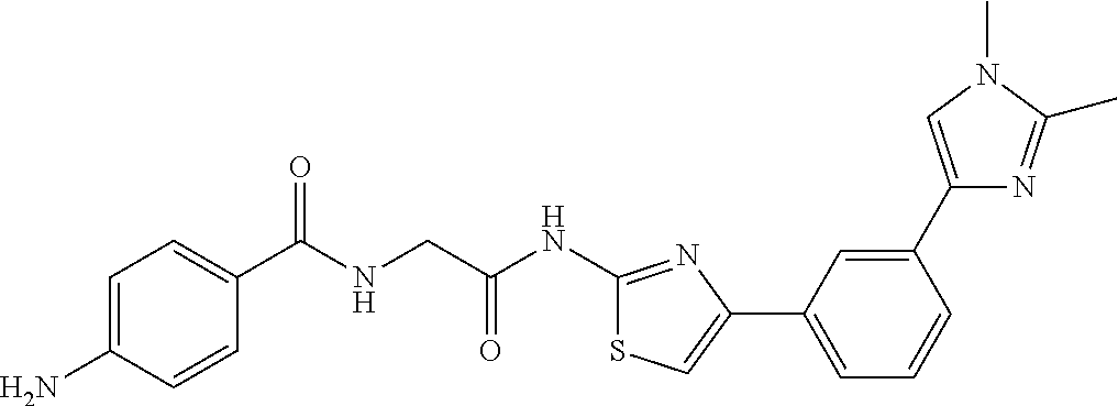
C1=C(N)C=CC(C(NCC(NC2=NC(C3=CC=CC(C4=CN(C)C(C)=N4)=C3)=CS2)=O)=O)=C1
